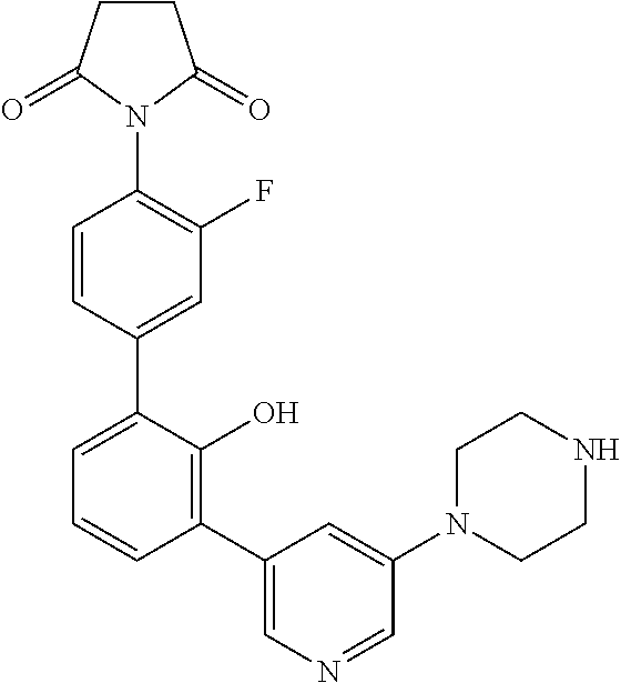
C1(N2C(=O)CCC2=O)=C(F)C=C(C2=CC=CC(C3=CN=CC(N4CCNCC4)=C3)=C2O)C=C1
